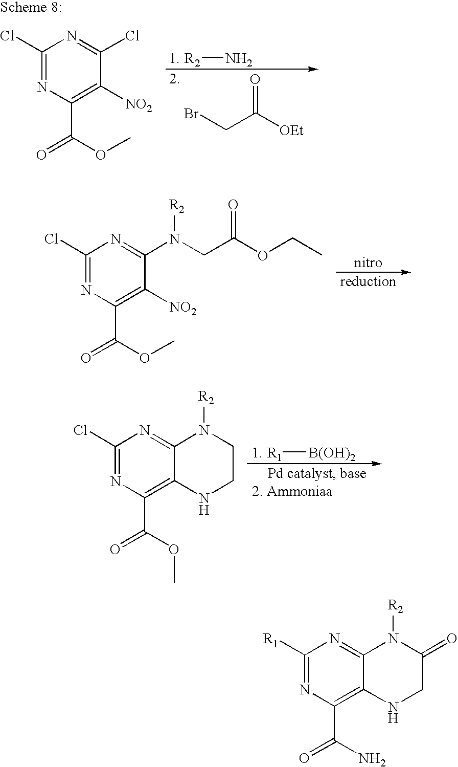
[R2]N.O=C([OEt])CBr.C1(Cl)=NC(C(=O)OC)=C([NO2])C(Cl)=N1.C1(Cl)=NC(C(=O)OC)=C([NO2])C(N(CC(OCC)=O)[R2])=N1.[R1][B(OH)2].C1(Cl)=NC(C(=O)OC)=C2C(=N1)N([R2])CCN2.C1([R1])=NC(C(=O)N)=C2C(=N1)N([R2])C(=O)CN2
